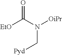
C(N(C([EtO])=O)[OiPr])[Pyd]
